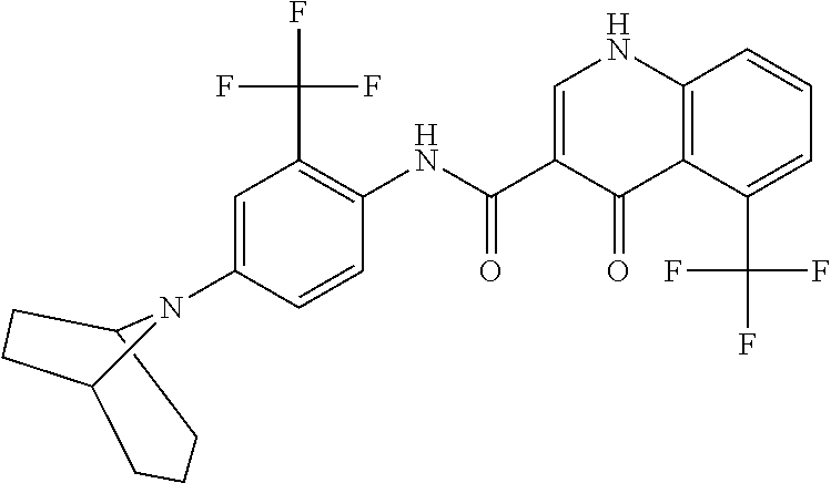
C12=C(C(C(F)(F)F)=CC=C1)C(=O)C(C(NC1=C(C(F)(F)F)C=C(N3C4CCC3CCC4)C=C1)=O)=CN2
